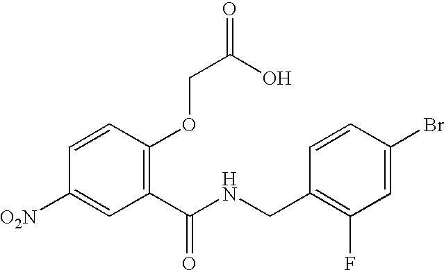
C1=CC(OCC(=O)O)=C(C(NCC2=C(F)C=C(Br)C=C2)=O)C=C1[O2N]
